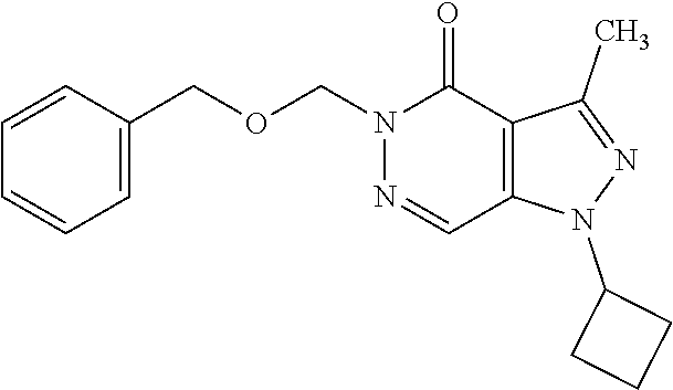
C1=C(COCN2N=CC3=C(C2=O)C(C)=NN3C2CCC2)C=CC=C1
